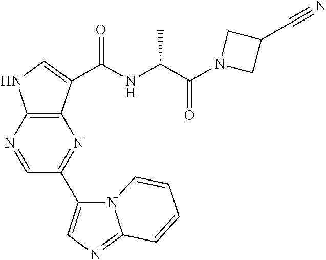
C1=NC2=C(N=C1C1=CN=C3N1C=CC=C3)C(C(NC(C(N1CC(C#N)C1)=O)C)=O)=CN2
